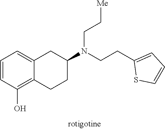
[Me]CCN(CCC1=CC=CS1)C1CCC2=C(O)C=CC=C2C1
